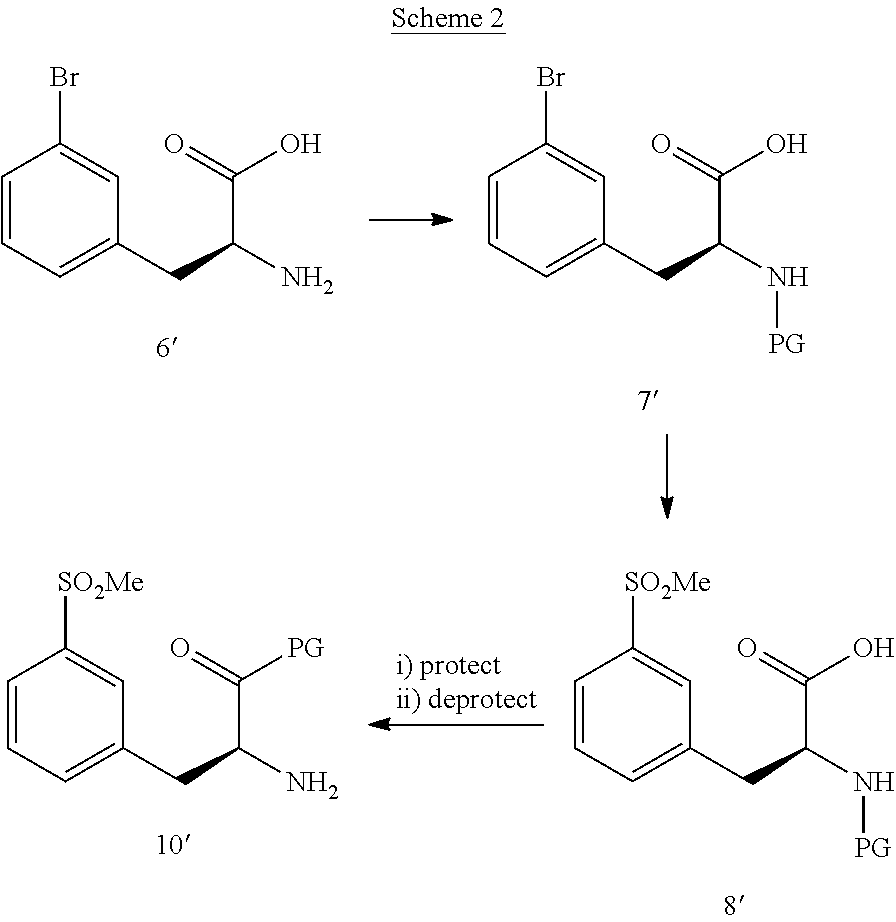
C1=CC=C(CC(N[PG])C(=O)O)C=C1[SO2Me].C1=CC=C(CC(N)C(=O)[PG])C=C1[SO2Me].C1=CC=C(CC(N)C(=O)O)C=C1Br.C1=CC=C(CC(N[PG])C(=O)O)C=C1Br
